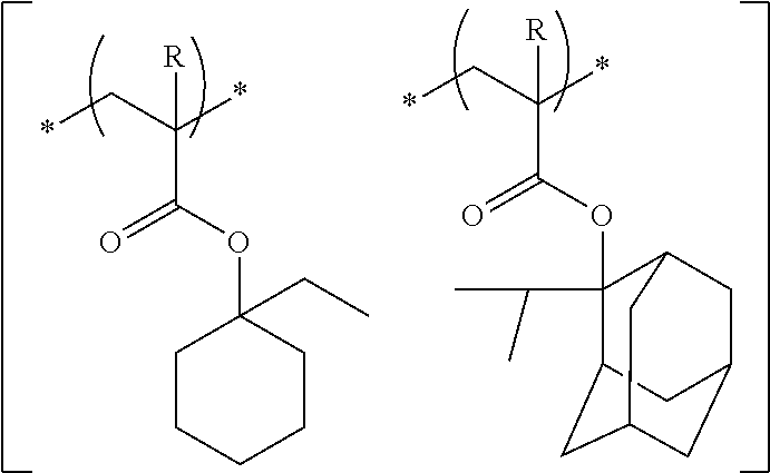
[R]C(*)(C*)C(OC1(CC)CCCCC1)=O.[R]C(*)(C*)C(OC1(C(C)C)C2CC3CC(CC1C3)C2)=O
